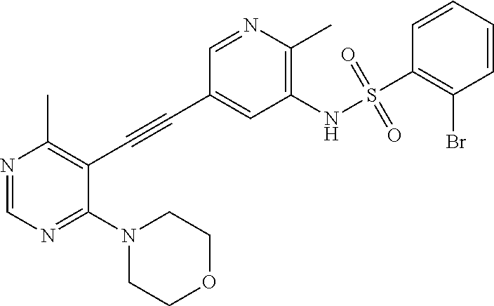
N1=CN=C(N2CCOCC2)C(C#CC2=CC(NS(C3=C(Br)C=CC=C3)(=O)=O)=C(C)N=C2)=C1C
